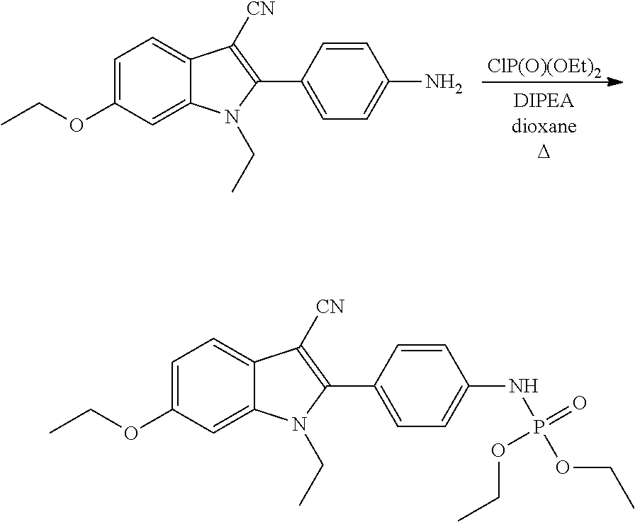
[ClP(O)(OEt)2].C1=C(OCC)C=C2C(=C1)C([CN])=C(C1=CC=C(N)C=C1)N2CC.C1=C(OCC)C=C2C(=C1)C([CN])=C(C1=CC=C(NP(=O)(OCC)OCC)C=C1)N2CC
